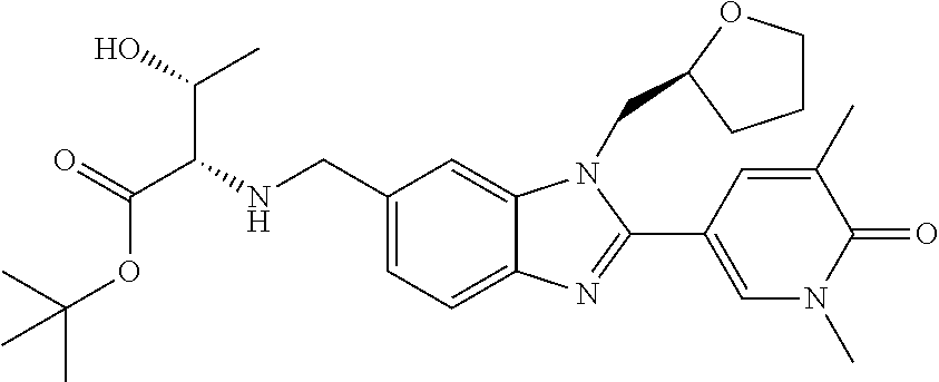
C1(CNC(C(=O)OC(C)(C)C)C(C)O)=CC=C2C(=C1)N(CC1OCCC1)C(C1=CN(C)C(=O)C(C)=C1)=N2
